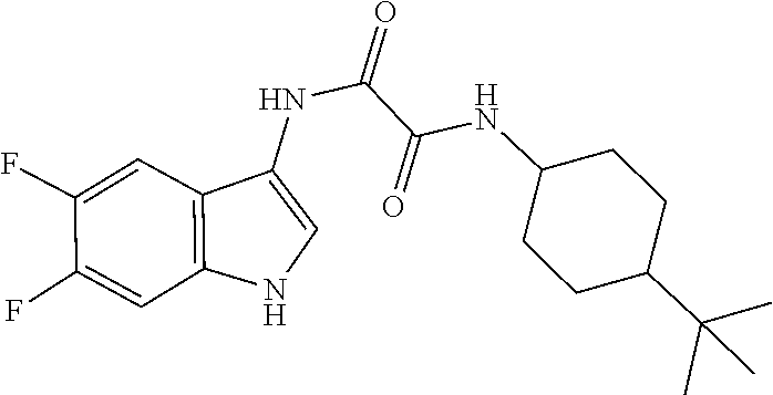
C1(C(C)(C)C)CCC(NC(C(NC2=CNC3=C2C=C(F)C(F)=C3)=O)=O)CC1
